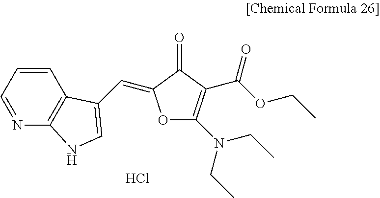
C1=CC=NC2=C1C(C=C1OC(N(CC)CC)=C(C(OCC)=O)C1=O)=CN2.Cl
